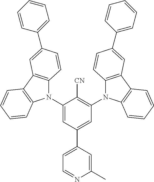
C1(N2C3=C(C4=C2C=CC=C4)C=C(C2=CC=CC=C2)C=C3)=CC(C2=CC=NC(C)=C2)=CC(N2C3=C(C4=C2C=CC=C4)C=C(C2=CC=CC=C2)C=C3)=C1[CN]
